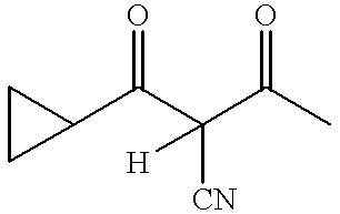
C1CC1C(C([CN])([H])C(C)=O)=O
